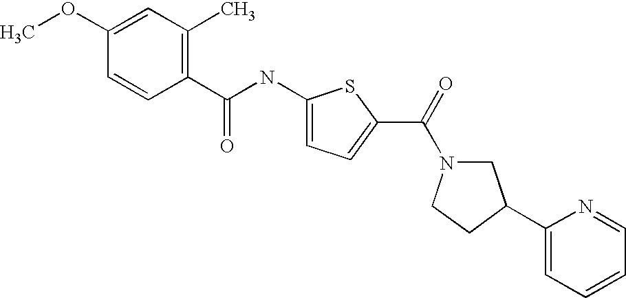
C1(NC(C2=C(C)C=C(OC)C=C2)=O)=CC=C(C(=O)N2CC(C3=CC=CC=N3)CC2)S1
